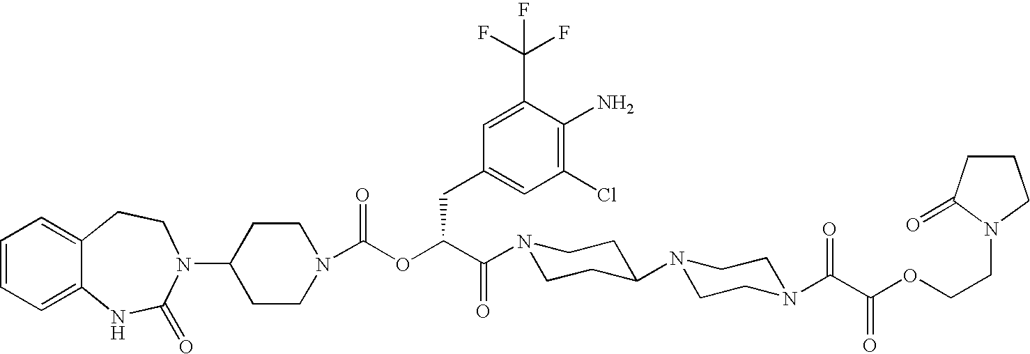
C1=CC=C2C(=C1)CCN(C1CCN(C(OC(C(N3CCC(N4CCN(C(C(OCCN5C(=O)CCC5)=O)=O)CC4)CC3)=O)CC3=CC(Cl)=C(N)C(C(F)(F)F)=C3)=O)CC1)C(=O)N2
